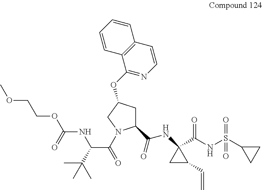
C(NC1(C(NS(=O)(=O)C2CC2)=O)CC1C=C)(=O)C1CC(OC2=NC=CC3=C2C=CC=C3)CN1C(C(NC(=O)OCCOC)C(C)(C)C)=O
